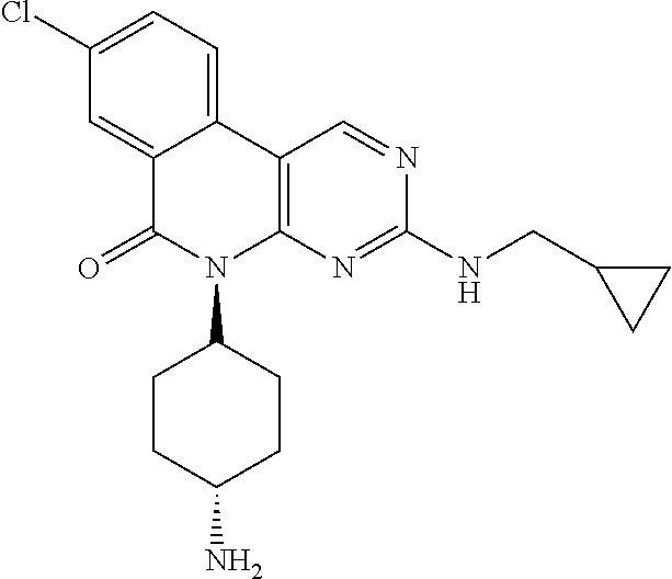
C1(Cl)=CC=C2C(=C1)C(=O)N(C1CCC(N)CC1)C1=C2C=NC(NCC2CC2)=N1
